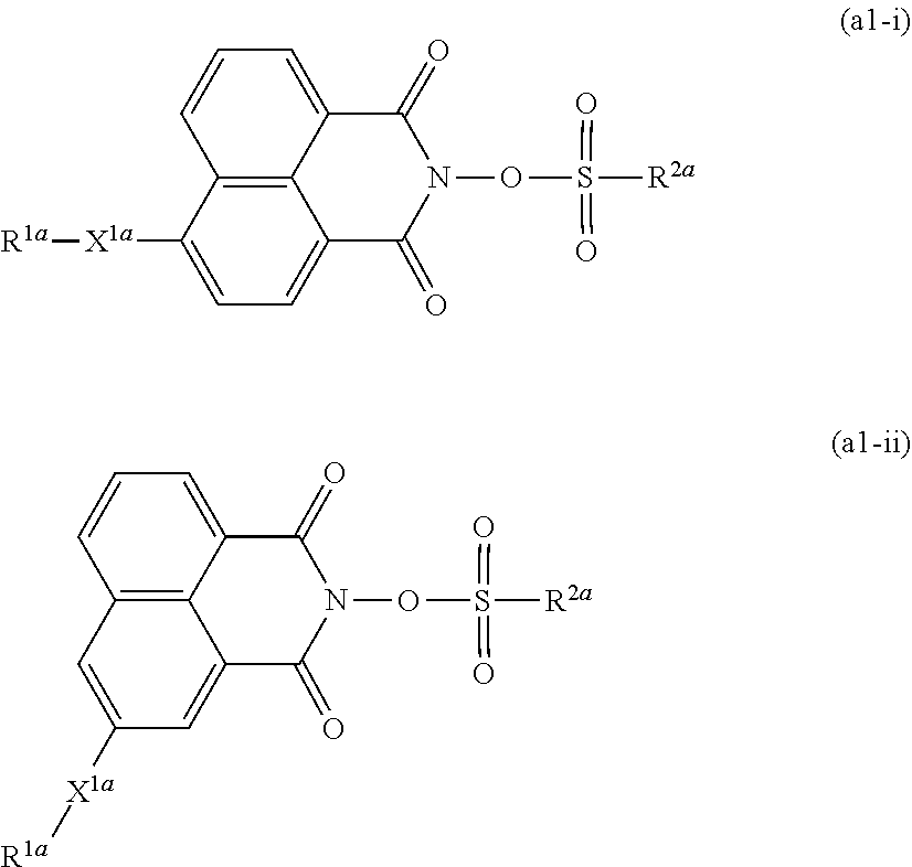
C12=C3C(=CC=C1)C(=O)N(OS(=O)(=O)[R2a])C(=O)C3=CC=C2[X1a][R1a].C12=C3C(=CC=C1)C(=O)N(OS(=O)(=O)[R2a])C(=O)C3=CC([X1a][R1a])=C2
